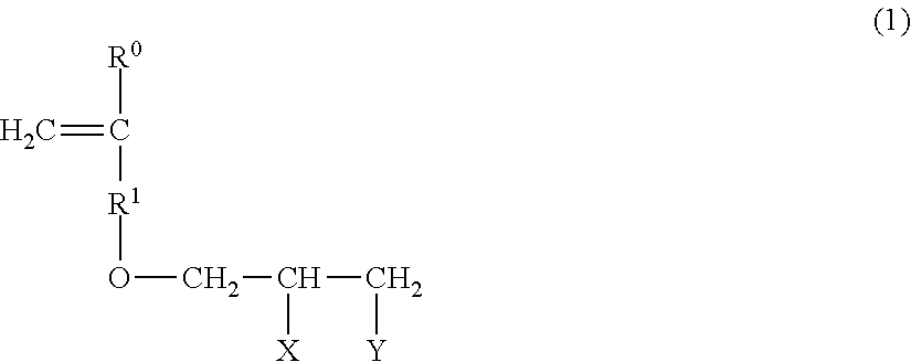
C=C([R0])[R1]OCC([X])C[Y]
